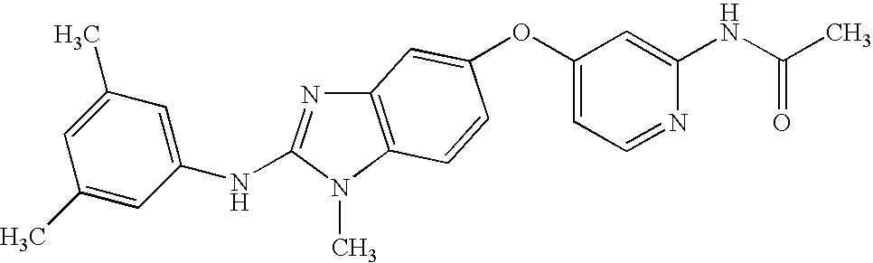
O(C1=CC=NC(NC(C)=O)=C1)C1=CC2=C(N(C)C(NC3=CC(C)=CC(C)=C3)=N2)C=C1
